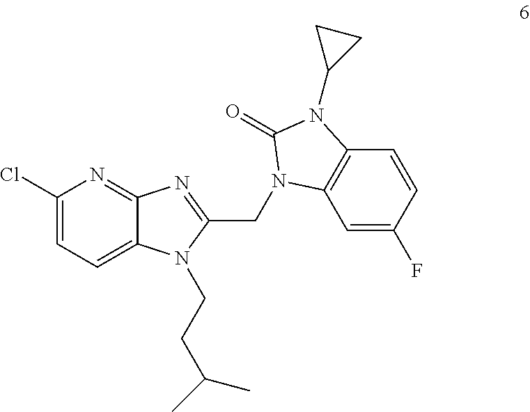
C1(Cl)=CC=C2C(=N1)N=C(CN1C3=C(C=CC(F)=C3)N(C3CC3)C1=O)N2CCC(C)C
